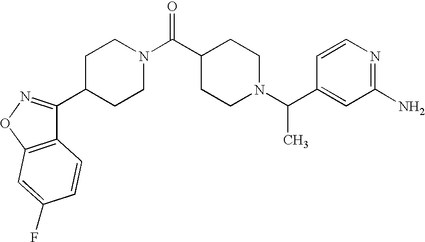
C12=C(ON=C1C1CCN(C(C3CCN(C(C4=CC(N)=NC=C4)C)CC3)=O)CC1)C=C(F)C=C2
